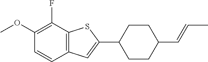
C1(OC)=C(F)C2=C(C=C1)C=C(C1CCC(C=CC)CC1)S2
